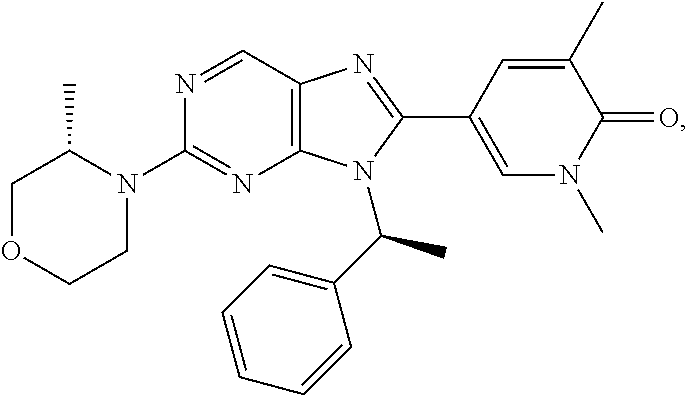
C1(N2C(C)COCC2)=NC2=C(C=N1)N=C(C1=CN(C)C(=O)C(C)=C1)N2C(C1=CC=CC=C1)C
